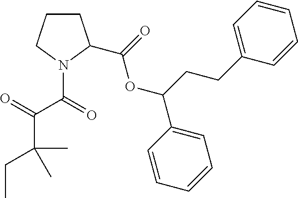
C1CCN(C(=O)C(C(CC)(C)C)=O)C1C(OC(CCC1=CC=CC=C1)C1=CC=CC=C1)=O
